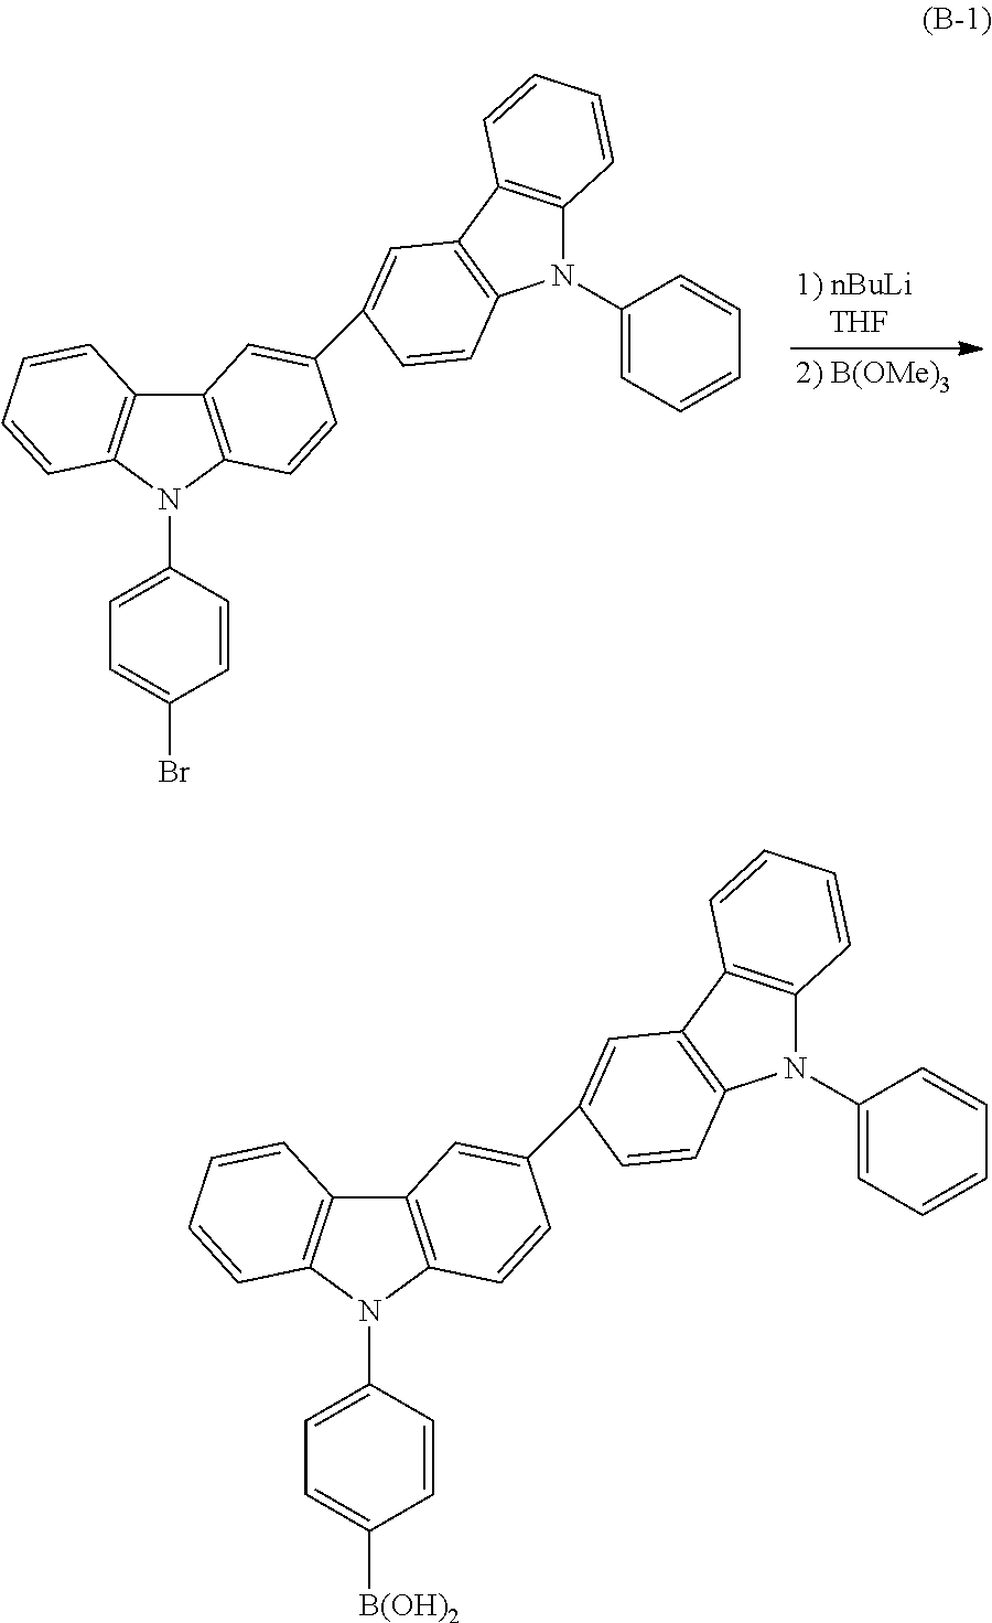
C12=C(N(C3=CC=C(Br)C=C3)C3=C1C=CC=C3)C=CC(C1=CC3=C(C=C1)N(C1=CC=CC=C1)C1=C3C=CC=C1)=C2.C12=C(N(C3=CC=C([B(OH)2])C=C3)C3=C1C=CC=C3)C=CC(C1=CC3=C(C=C1)N(C1=CC=CC=C1)C1=C3C=CC=C1)=C2
